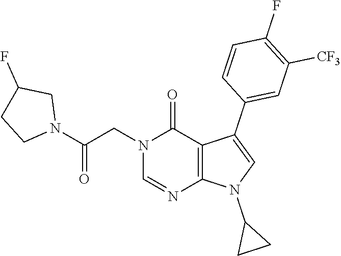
C1=NC2=C(C(=O)N1CC(N1CCC(F)C1)=O)C(C1=CC([CF3])=C(F)C=C1)=CN2C1CC1
